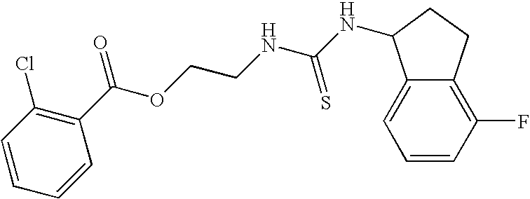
C1(Cl)=C(C(OCCNC(NC2C3=CC=CC(F)=C3CC2)=S)=O)C=CC=C1
